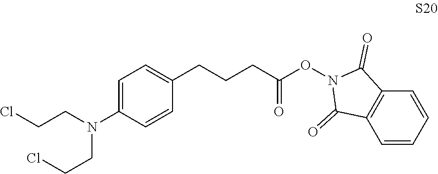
C1=C(CCCC(ON2C(=O)C3=C(C2=O)C=CC=C3)=O)C=CC(N(CCCl)CCCl)=C1
